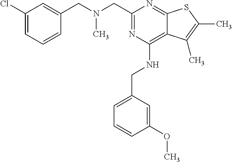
N(CC1=NC(NCC2=CC=CC(OC)=C2)=C2C(=N1)SC(C)=C2C)(CC1=CC(Cl)=CC=C1)C
